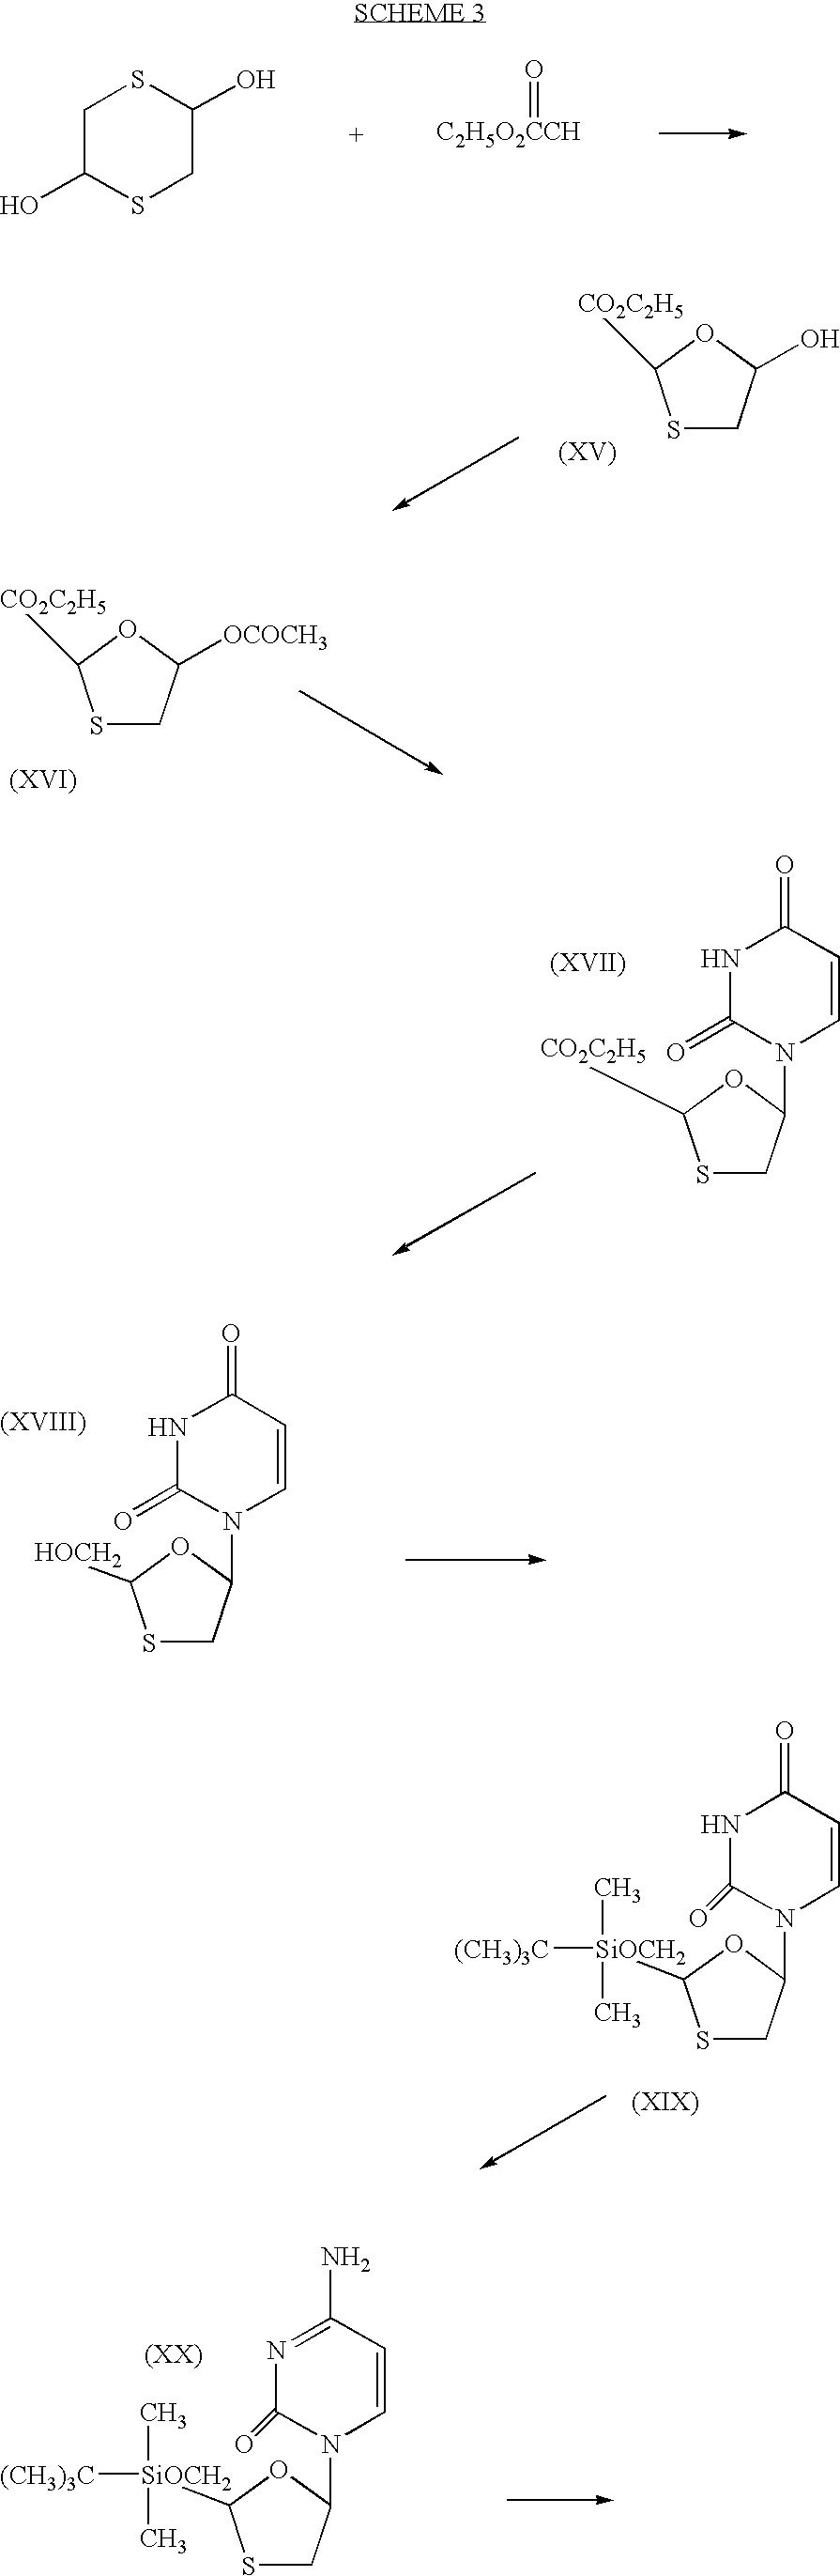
C1C(O)SCC(O)S1.[C2H5O2CCH]=O.S1CC(O)OC1[CO2C2H5].S1CC([OCOCH3])OC1[CO2C2H5].S1CC(N2C=CC(=O)NC2=O)OC1[CO2C2H5].S1CC(N2C=CC(=O)NC2=O)OC1[HOCH2].S1CC(N2C=CC(=O)NC2=O)OC1[SiOCH2]([(CH3)3C])(C)C.S1CC(N2C=CC(N)=NC2=O)OC1[SiOCH2]([(CH3)3C])(C)C
